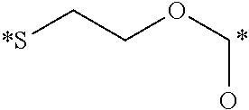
[*S]CCOCO
